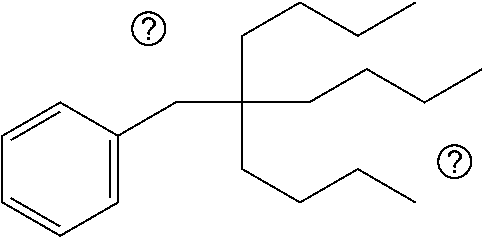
C1=C(CC(CCCC)(CCCC)CCCC)C=CC=C1
